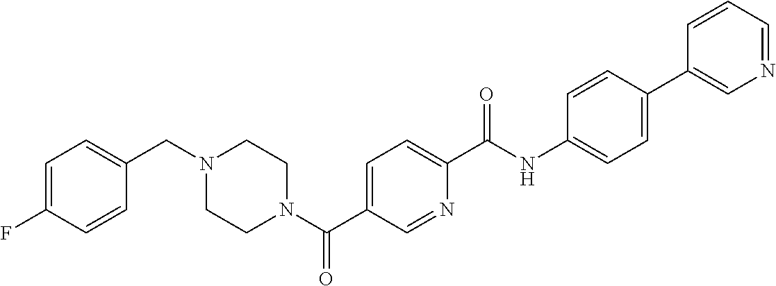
N1(C(C2=CC=C(C(NC3=CC=C(C4=CN=CC=C4)C=C3)=O)N=C2)=O)CCN(CC2=CC=C(F)C=C2)CC1
